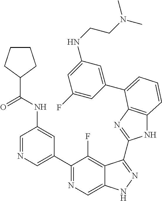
C1=NC=C(C2=NC=C3C(=C2F)C(C2=NC4=C(N2)C=CC=C4C2=CC(NCCN(C)C)=CC(F)=C2)=NN3)C=C1NC(=O)C1CCCC1
